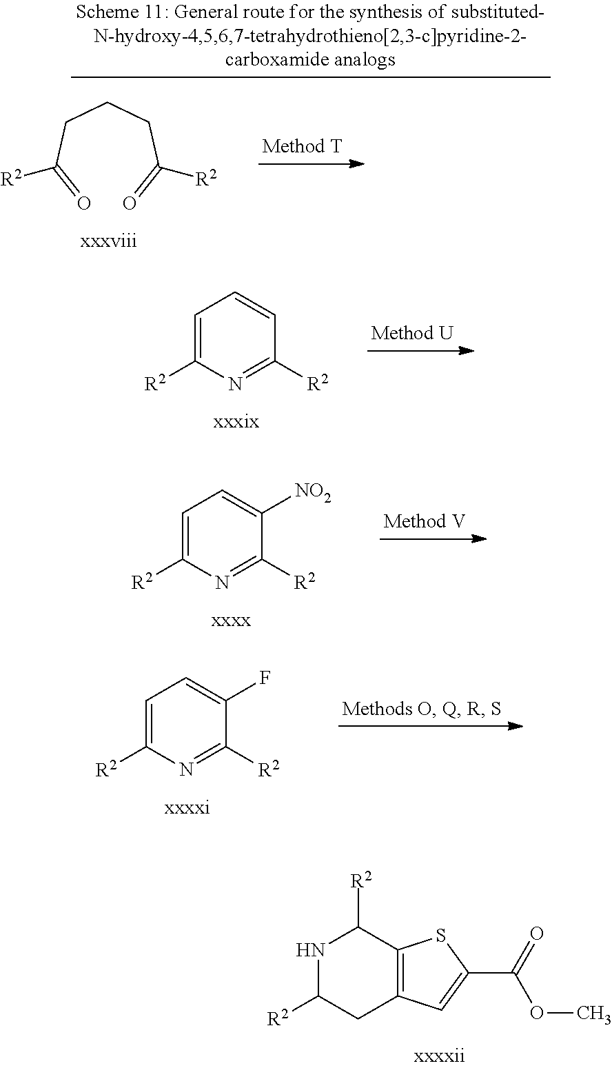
C12=C(C=C(C(=O)OC)S1)CC([R2])NC2[R2].O=C(CCCC(=O)[R2])[R2].C1=C([R2])N=C([R2])C=C1.C1=C([R2])N=C([R2])C([NO2])=C1.C1=C([R2])N=C([R2])C(F)=C1
